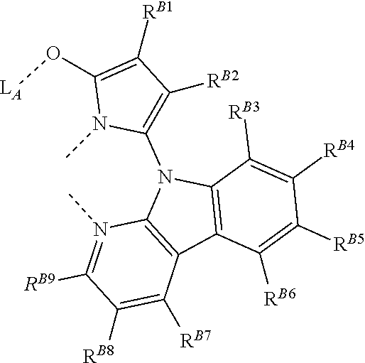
C1([RB6])=C([RB5])C([RB4])=C([RB3])C2=C1C1=C(N2C2=C([RB2])C([RB1])=C(O[LA])N2C)N(C)=C([RB9])C([RB8])=C1[RB7]
